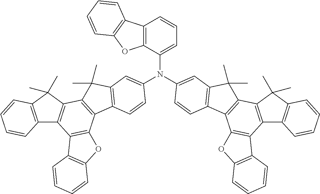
C12=C(C(C)(C)C3=C1C1=C(C4=C3C(C)(C)C3=C4C=CC(N(C4=CC=CC5=C4OC4=C5C=CC=C4)C4=CC5=C(C6=C(C7=C(C8=C(C7(C)C)C=CC=C8)C7=C6OC6=C7C=CC=C6)C5(C)C)C=C4)=C3)OC3=C1C=CC=C3)C=CC=C2
